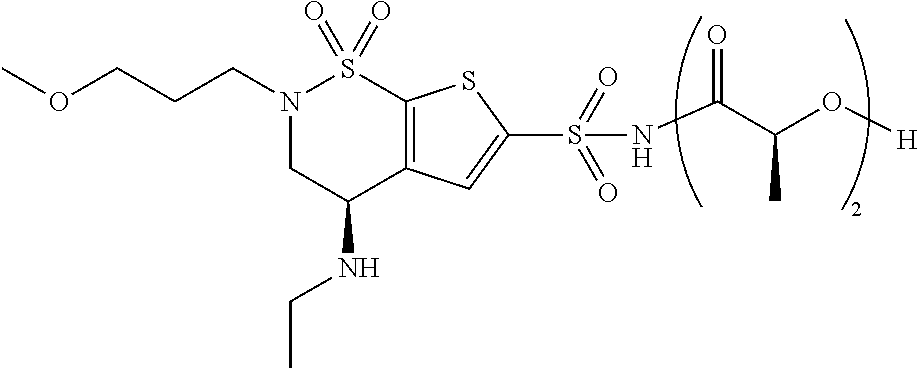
CCNC1C2=C(S(=O)(=O)N(CCCOC)C1)SC(S(NC(C(O[H])C)=O)(=O)=O)=C2
